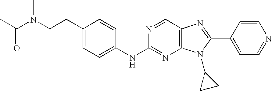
N(C1=NC2=C(C=N1)N=C(C1=CC=NC=C1)N2C1CC1)C1=CC=C(CCN(C(C)=O)C)C=C1
